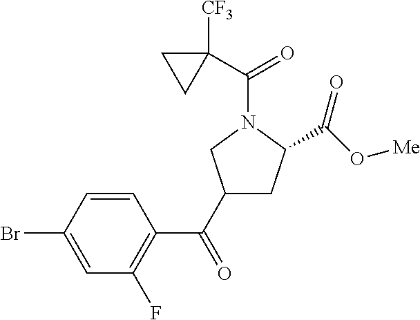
C1(C(C2=C(F)C=C(Br)C=C2)=O)CC(C(O[Me])=O)N(C(C2([CF3])CC2)=O)C1
